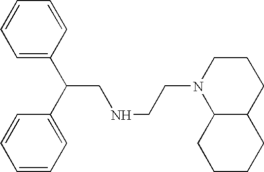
C(NCCN1C2C(CCC1)CCCC2)C(C1=CC=CC=C1)C1=CC=CC=C1
